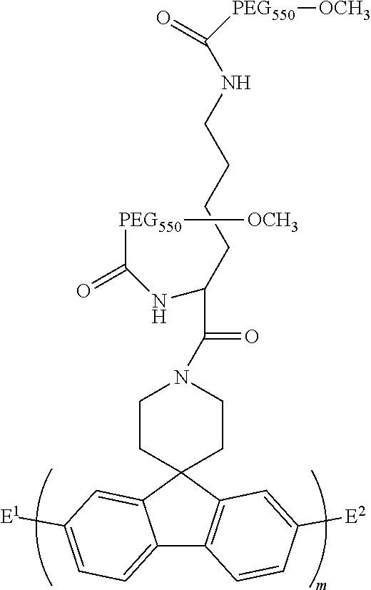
C12=CC=C([E1])C=C1C1(C3=C2C=CC([E2])=C3)CCN(C(=O)C(NC(=O)[PEG550][OCH3])CCCCNC(=O)[PEG550][OCH3])CC1
